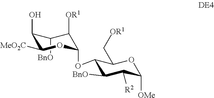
C1([BnO])C(O)C([MeO2C])OC(OC2C([BnO])C([R2])C([OMe])OC2C[OR1])C1[OR1]
